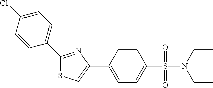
C1(C2=CC=C(Cl)C=C2)=NC(C2=CC=C(S(=O)(=O)N(CC)CC)C=C2)=CS1
